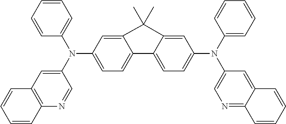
C1=CC=CC(N(C2=CC3=C(N=C2)C=CC=C3)C2=CC=C3C(=C2)C(C)(C)C2=CC(N(C4=CC=CC=C4)C4=CN=C5C(=C4)C=CC=C5)=CC=C32)=C1
